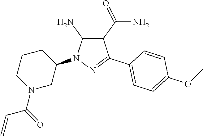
C1(C(N)=O)=C(N)N(C2CCCN(C(=O)C=C)C2)N=C1C1=CC=C(OC)C=C1
